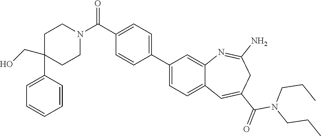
C1CN(C(=O)C2=CC=C(C3=CC=C4C(=C3)N=C(N)CC(C(N(CCC)CCC)=O)=C4)C=C2)CCC1(C1=CC=CC=C1)CO
